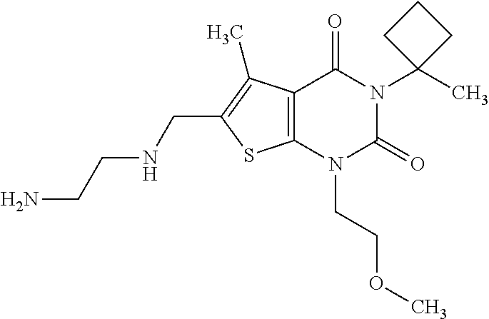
C12=C(N(CCOC)C(=O)N(C3(C)CCC3)C1=O)SC(CNCCN)=C2C
